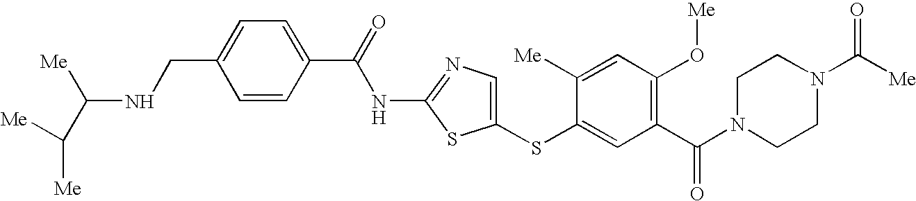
N(C1=NC=C(SC2=CC(C(N3CCN(C(=O)[Me])CC3)=O)=C(O[Me])C=C2[Me])S1)C(C1=CC=C(CNC(C([Me])[Me])[Me])C=C1)=O
